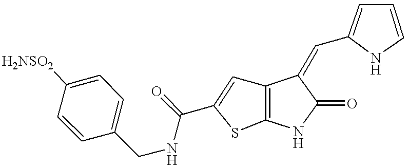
C12=C(NC(=O)C1=CC1=CC=CN1)SC(C(NCC1=CC=C([H2NSO2])C=C1)=O)=C2
